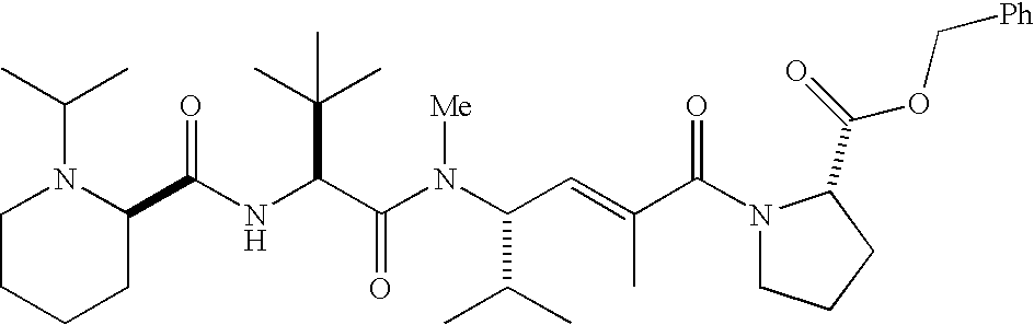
N(C(C(N(C(C(C)C)C=C(C)C(N1CCCC1C(=O)OC[Ph])=O)[Me])=O)C(C)(C)C)C(C1N(C(C)C)CCCC1)=O
